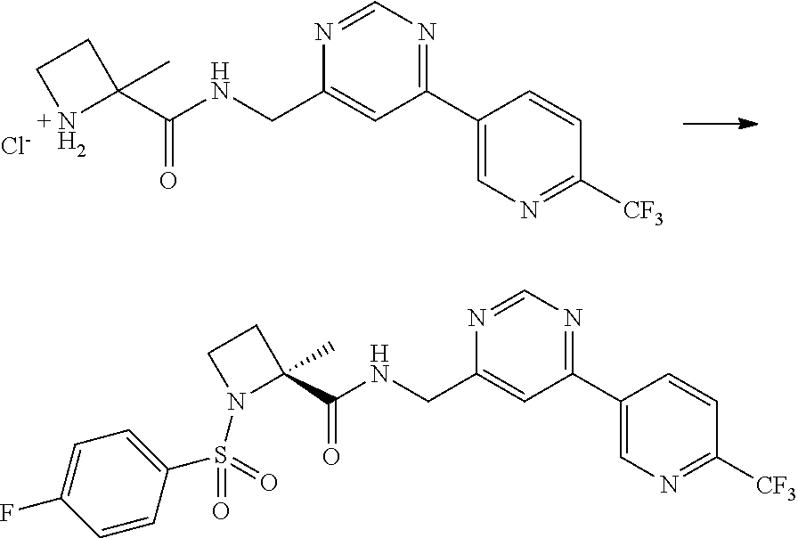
C1=NC(CNC(C2(C)NCC2)=O)=CC(C2=CN=C([CF3])C=C2)=N1.[Cl-].C(NC(=O)C1(C)N(S(C2=CC=C(F)C=C2)(=O)=O)CC1)C1=CC(C2=CN=C([CF3])C=C2)=NC=N1
